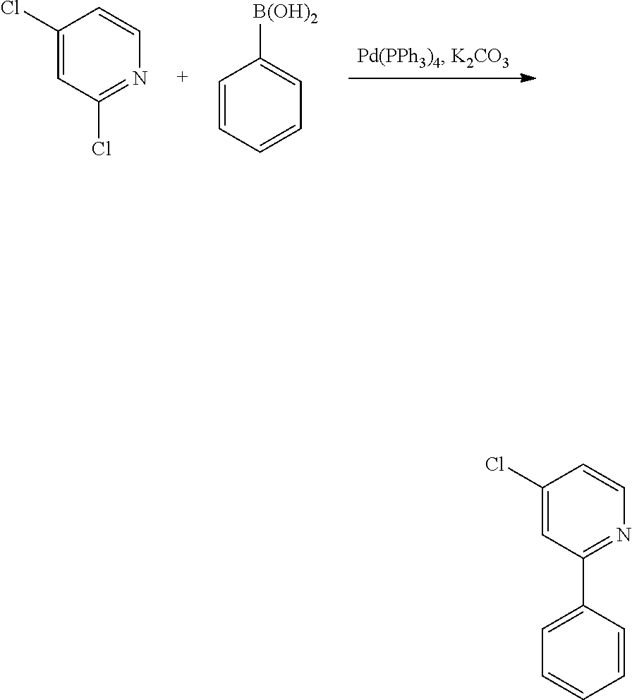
C1=CC=CC=C1[B(OH)2].C1(Cl)=CC(Cl)=NC=C1.C1(C2=NC=CC(Cl)=C2)=CC=CC=C1
